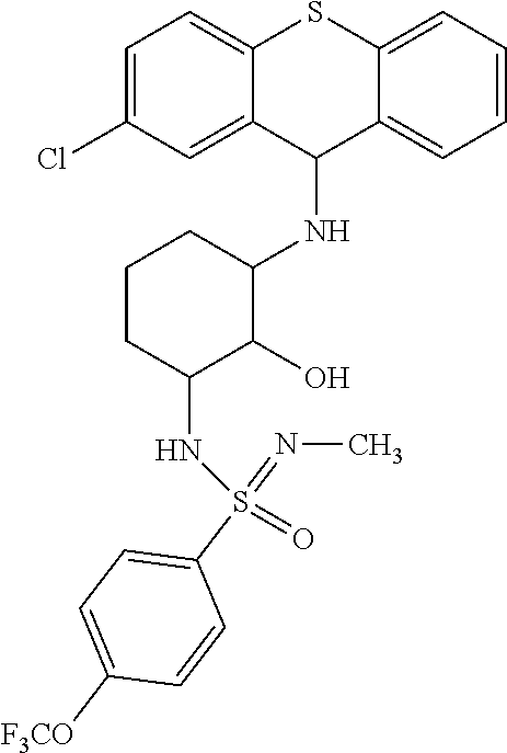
C1(NC2CCCC(NS(=O)(C3=CC=C([F3CO])C=C3)=NC)C2O)C2=CC(Cl)=CC=C2SC2=CC=CC=C12
